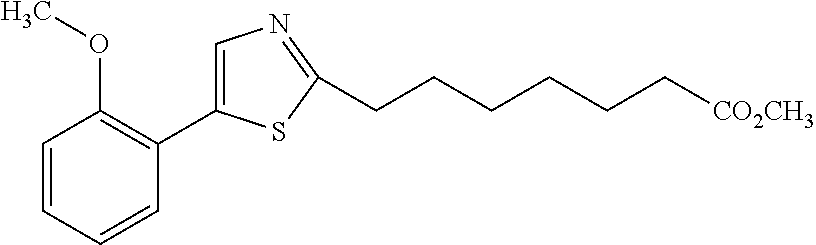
C1=CC=CC(C2=CN=C(CCCCCC[CO2CH3])S2)=C1OC
